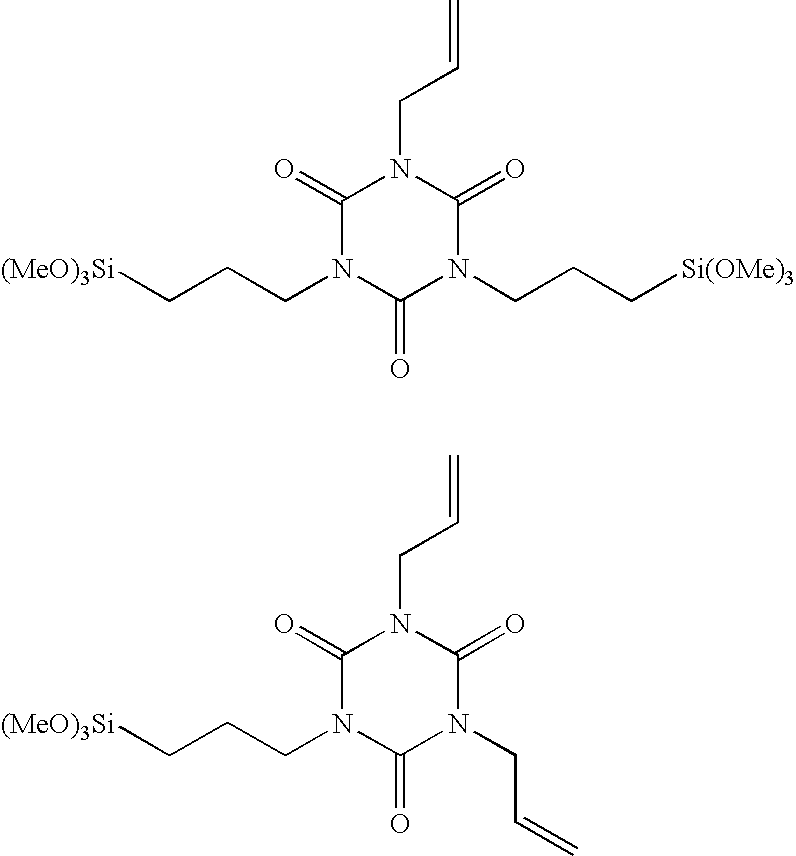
C1(=O)N(CCC[(MeO)3Si])C(=O)N(CCC[Si(OMe)3])C(=O)N1CC=C.C1(=O)N(CCC[(MeO)3Si])C(=O)N(CC=C)C(=O)N1CC=C
